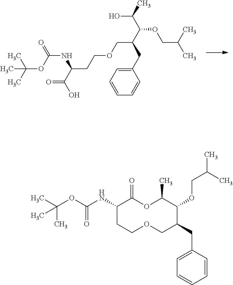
C(CCOCC(C(C(O)C)OCC(C)C)CC1=CC=CC=C1)(NC(OC(C)(C)C)=O)C(=O)O.O1C(C)C(OCC(C)C)C(CC2=CC=CC=C2)COCCC(NC(=O)OC(C)(C)C)C1=O
